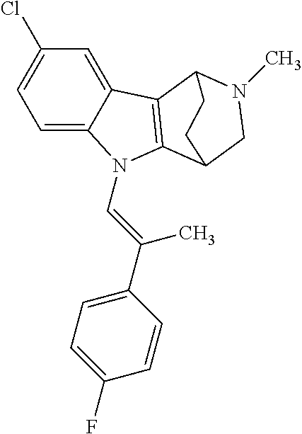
C1=C2C(=CC(Cl)=C1)C1=C(N2C=C(C2=CC=C(F)C=C2)C)C2CN(C)C1CC2
